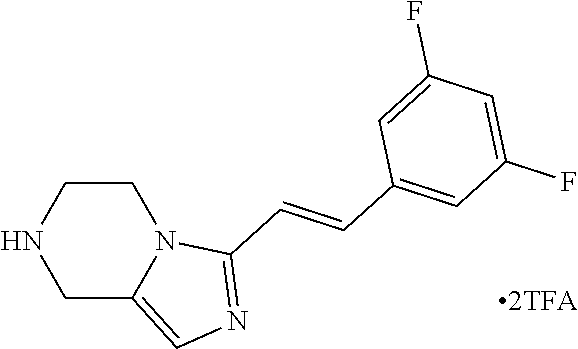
N12C(C=CC3=CC(F)=CC(F)=C3)=NC=C1CNCC2
